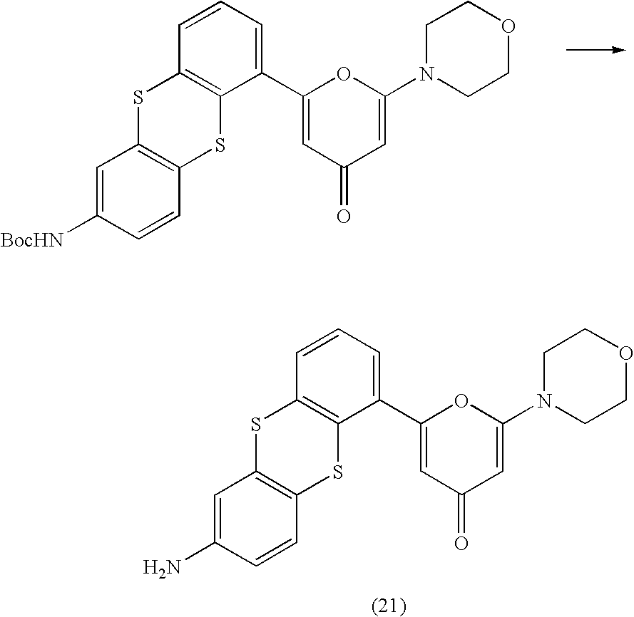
C1=C([BocHN])C=CC2=C1SC1=C(S2)C(C2=CC(=O)C=C(N3CCOCC3)O2)=CC=C1.C1=C(N)C=CC2=C1SC1=C(S2)C(C2=CC(=O)C=C(N3CCOCC3)O2)=CC=C1
